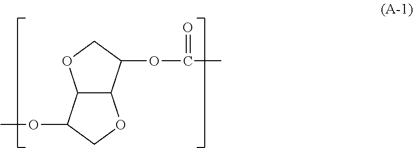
C12C(C(OC(C)=O)CO1)OCC2OC
